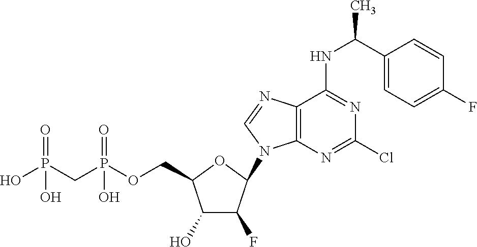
C1(O)C(F)C(N2C3=C(N=C2)C(NC(C2=CC=C(F)C=C2)C)=NC(Cl)=N3)OC1COP(CP(O)(=O)O)(=O)O
